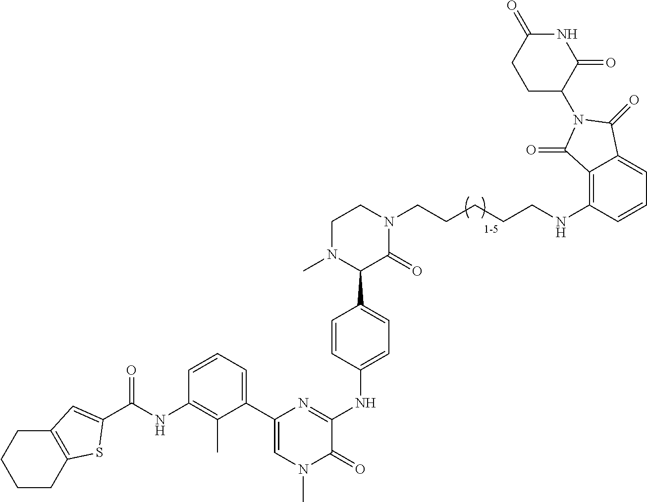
N1(C)C(C2=CC=C(NC3=NC(C4=CC=CC(NC(=O)C5=CC6=C(CCCC6)S5)=C4C)=CN(C)C3=O)C=C2)C(=O)N(CCCCCNC2=C3C(=CC=C2)C(=O)N(C2C(=O)NC(=O)CC2)C3=O)CC1
